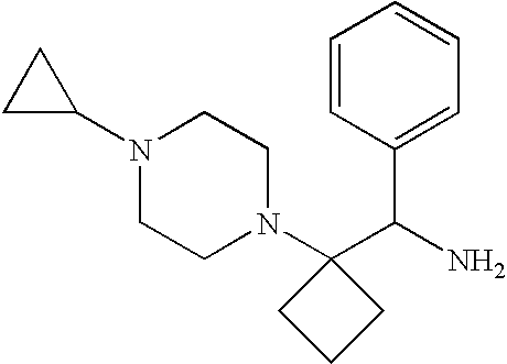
C1C(N2CCN(C3(C(N)C4=CC=CC=C4)CCC3)CC2)C1
